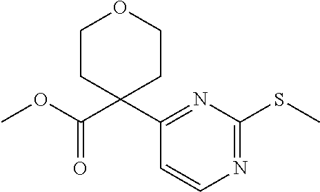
C1(C2(C(OC)=O)CCOCC2)=NC(SC)=NC=C1
